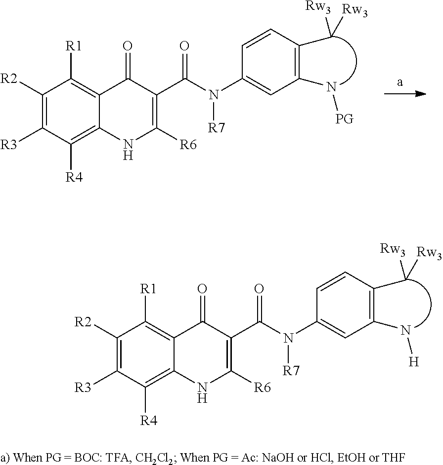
C1([R2])=C([R3])C([R4])=C2C(=C1[R1])C(=O)C(C(N(C1=CC(N[H])=C(C([Rw3])[Rw3])C=C1)[R7])=O)=C([R6])N2.C1([R2])=C([R3])C([R4])=C2C(=C1[R1])C(=O)C(C(N(C1=CC(N[PG])=C(C([Rw3])[Rw3])C=C1)[R7])=O)=C([R6])N2
